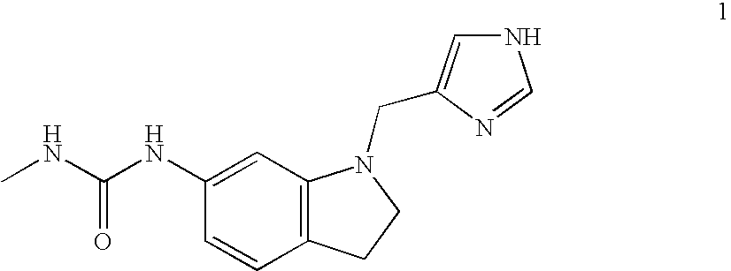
CNC(=O)NC1=CC2=C(C=C1)CCN2CC1=CNC=N1
